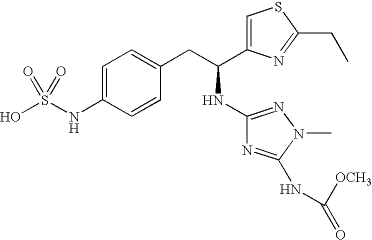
OS(NC1=CC=C(CC(NC2=NN(C)C(NC(=O)[OCH3])=N2)C2=CSC(CC)=N2)C=C1)(=O)=O
